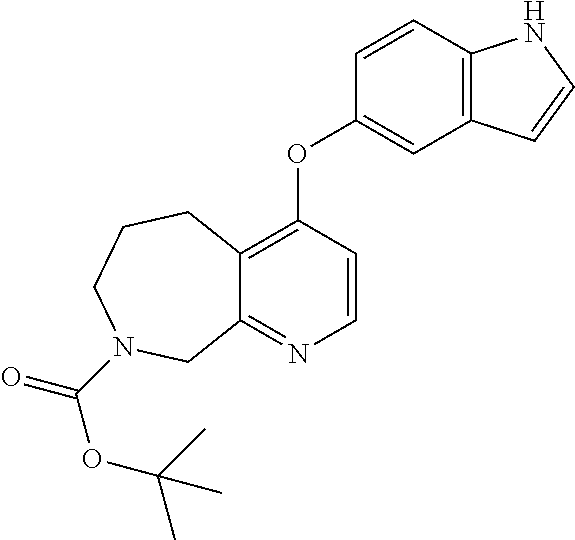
C1(OC2=CC3=C(C=C2)NC=C3)=C2C(=NC=C1)CN(C(=O)OC(C)(C)C)CCC2
